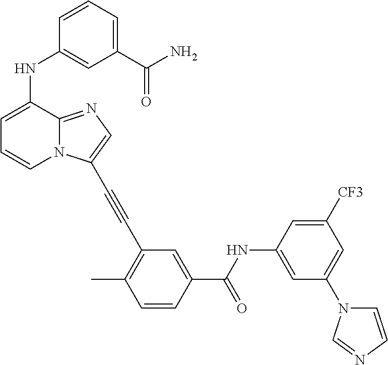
C1=C(NC2=CC(C(N)=O)=CC=C2)C2=NC=C(C#CC3=C(C)C=CC(C(NC4=CC(N5C=CN=C5)=CC([CF3])=C4)=O)=C3)N2C=C1
